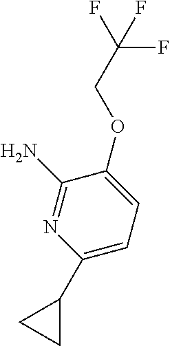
C1(C2CC2)=CC=C(OCC(F)(F)F)C(N)=N1
